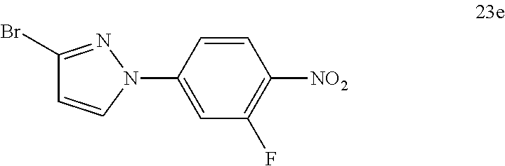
C1(Br)=NN(C2=CC(F)=C([NO2])C=C2)C=C1
